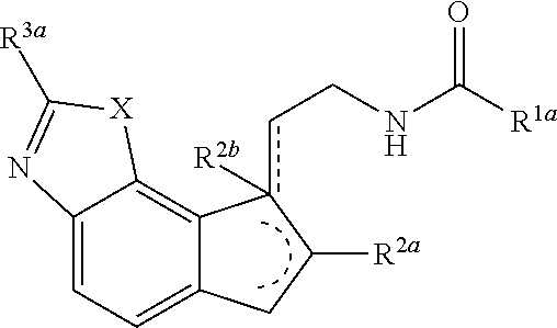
C12=C3C(=CC=C1CC([R2a])c2(cCNC([R1a])=O)[R2b])N=C([R3a])[X]3
